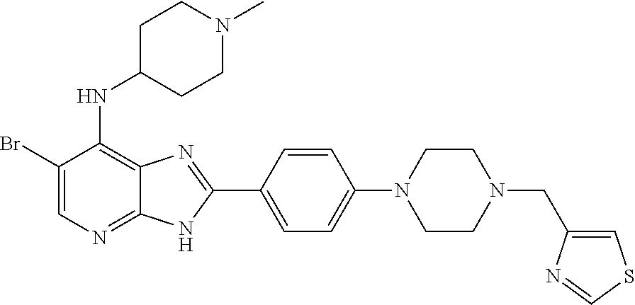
C1(Br)=CN=C2C(=C1NC1CCN(C)CC1)N=C(C1=CC=C(N3CCN(CC4=CSC=N4)CC3)C=C1)N2
